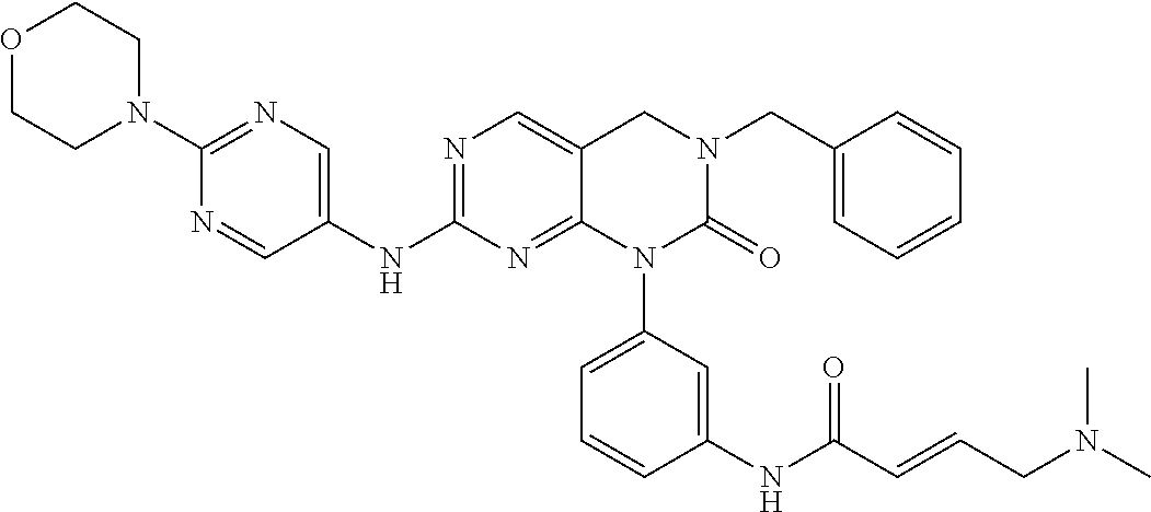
C(N1CC2=CN=C(NC3=CN=C(N4CCOCC4)N=C3)N=C2N(C2=CC=CC(NC(=O)C=CCN(C)C)=C2)C1=O)C1=CC=CC=C1
